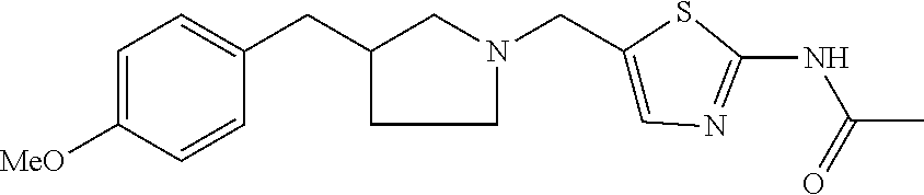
C1=C([MeO])C=CC(CC2CN(CC3=CN=C(NC(=O)C)S3)CC2)=C1
